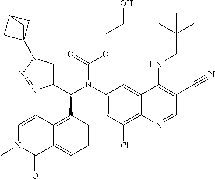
C1=CC2=C(C(C3=CN(C45CC(C4)C5)N=N3)N(C3=CC(Cl)=C4C(=C3)C(NCC(C)(C)C)=C(C#N)C=N4)C(=O)OCCO)C=CC=C2C(=O)N1C
